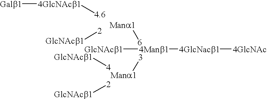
[Mana1][6].[3][Mana1].[4Manb1]([4GlcNacb1][4GlcNAc])[GlcNAcb1].[GlcNAcb1][4].[2][GlcNAcb1].[4.6][4GlcNAcb1][Galb1].[2][GlcNAcb1]
